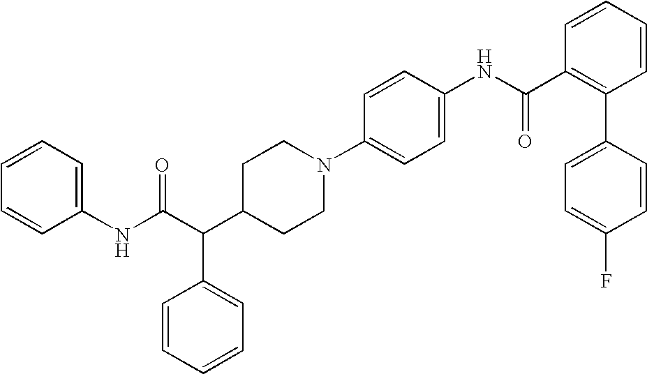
C(C(C1CCN(C2=CC=C(NC(C3=C(C4=CC=C(F)C=C4)C=CC=C3)=O)C=C2)CC1)C1=CC=CC=C1)(NC1=CC=CC=C1)=O
